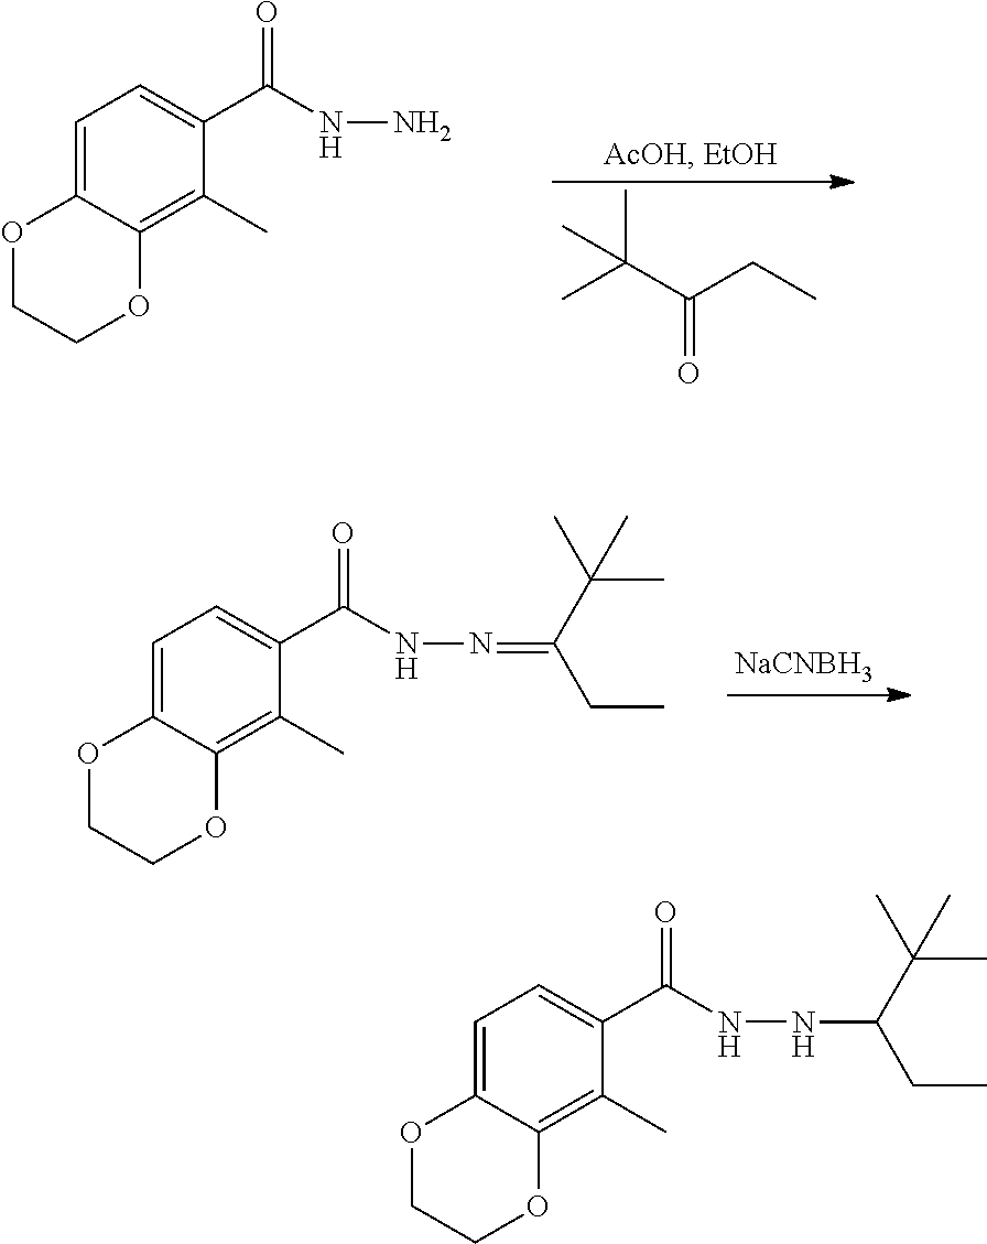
CC(C(CC)=O)(C)C.C1=C2C(=C(C)C(C(NN)=O)=C1)OCCO2.[NaCNBH3].C1=C2C(=C(C)C(C(NN=C(CC)C(C)(C)C)=O)=C1)OCCO2.C1=C2C(=C(C)C(C(NNC(CC)C(C)(C)C)=O)=C1)OCCO2
